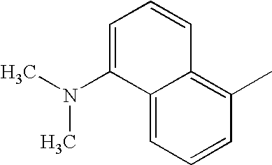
C1=C(N(C)C)C2=CC=CC(C)=C2C=C1
